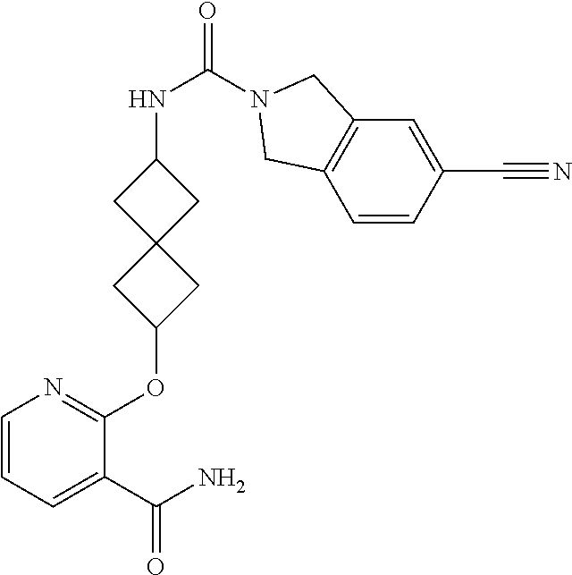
C1(C(N)=O)=CC=CN=C1OC1CC2(C1)CC(NC(N1CC3=C(C1)C=C(C#N)C=C3)=O)C2
